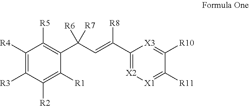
C1([R4])=C([R3])C([R2])=C([R1])C(C(C=C(C2=[X2][X1]=C([R11])C([R10])=[X3]2)[R8])([R7])[R6])=C1[R5]
